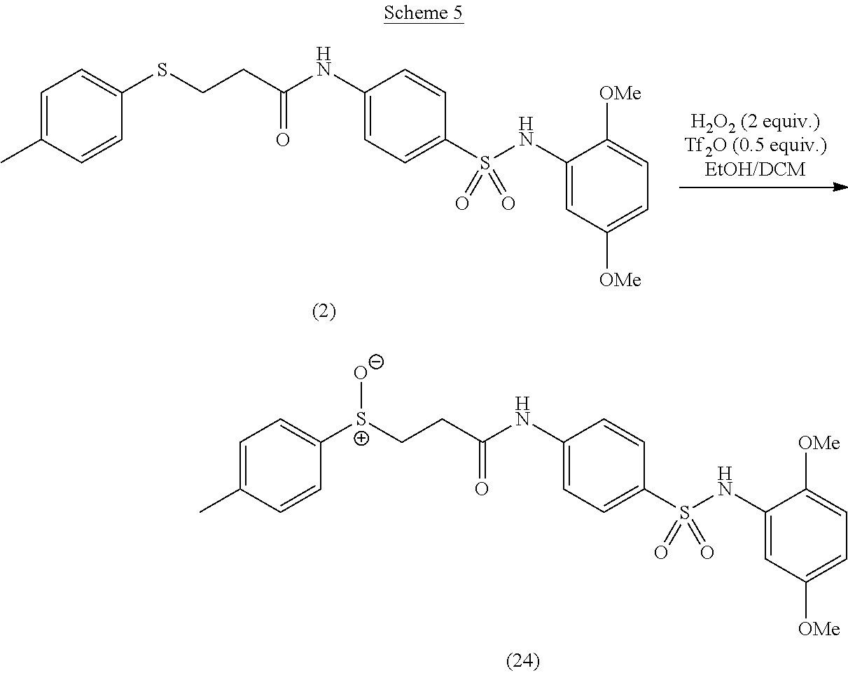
C1=C(C)C=CC([S+](CCC(NC2=CC=C(S(NC3=CC([OMe])=CC=C3[OMe])(=O)=O)C=C2)=O)[O-])=C1.C1=C(C)C=CC(SCCC(NC2=CC=C(S(NC3=CC([OMe])=CC=C3[OMe])(=O)=O)C=C2)=O)=C1
